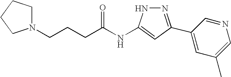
C(CCC(NC1=CC(C2=CC(C)=CN=C2)=NN1)=O)N1CCCC1
